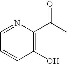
C1(C(C)=O)=C(O)C=CC=N1
